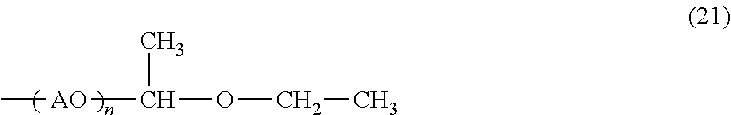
C[AO]C(C)OCC
